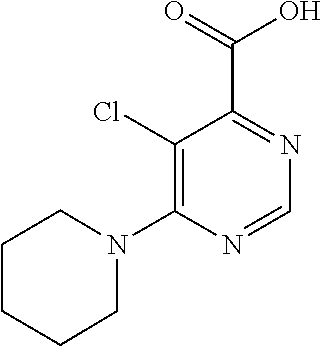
C1(Cl)=C(N2CCCCC2)N=CN=C1C(=O)O
